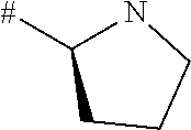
[#]C1NCCC1
